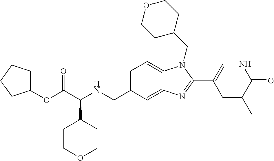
C1(OC(C(NCC2=CC=C3C(=C2)N=C(C2=CNC(=O)C(C)=C2)N3CC2CCOCC2)C2CCOCC2)=O)CCCC1
